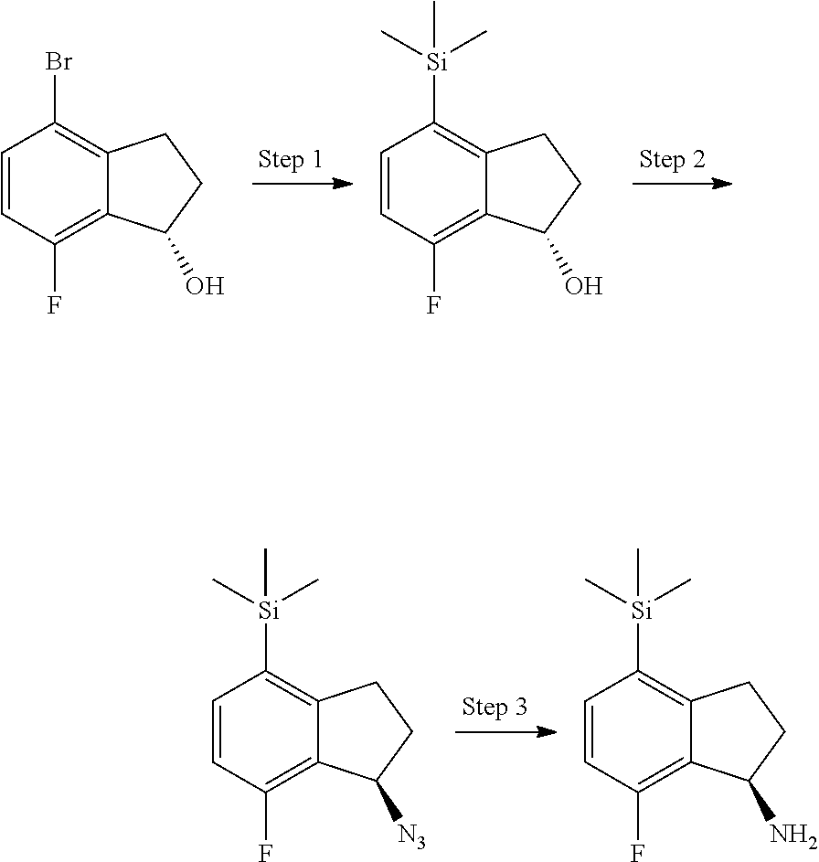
C1=CC(F)=C2C(=C1Br)CCC2O.C1=CC(F)=C2C(=C1[Si](C)(C)C)CCC2O.C1=CC(F)=C2C(=C1[Si](C)(C)C)CCC2[N3].C1=CC(F)=C2C(=C1[Si](C)(C)C)CCC2N
